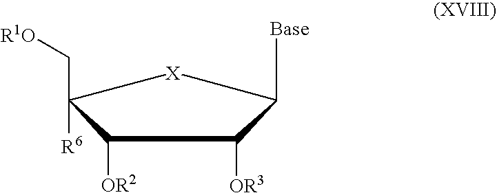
C1([OR2])C(C[R1O])([R6])[X]C([Base])C1[OR3]
